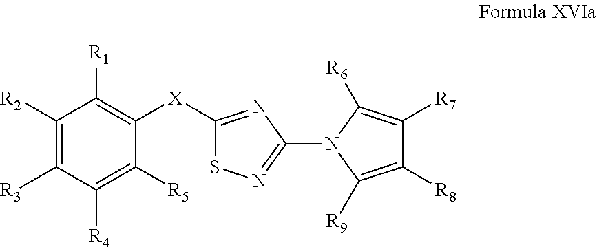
C1([R2])=C([R3])C([R4])=C([R5])C([X]C2=NC(N3C([R9])=C([R8])C([R7])=C3[R6])=NS2)=C1[R1]
